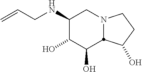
C1(NCC=C)C(O)C(O)C2N(C1)CCC2O
